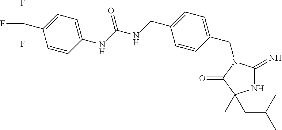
N1C(=N)N(CC2=CC=C(CNC(NC3=CC=C(C(F)(F)F)C=C3)=O)C=C2)C(=O)C1(C)CC(C)C
